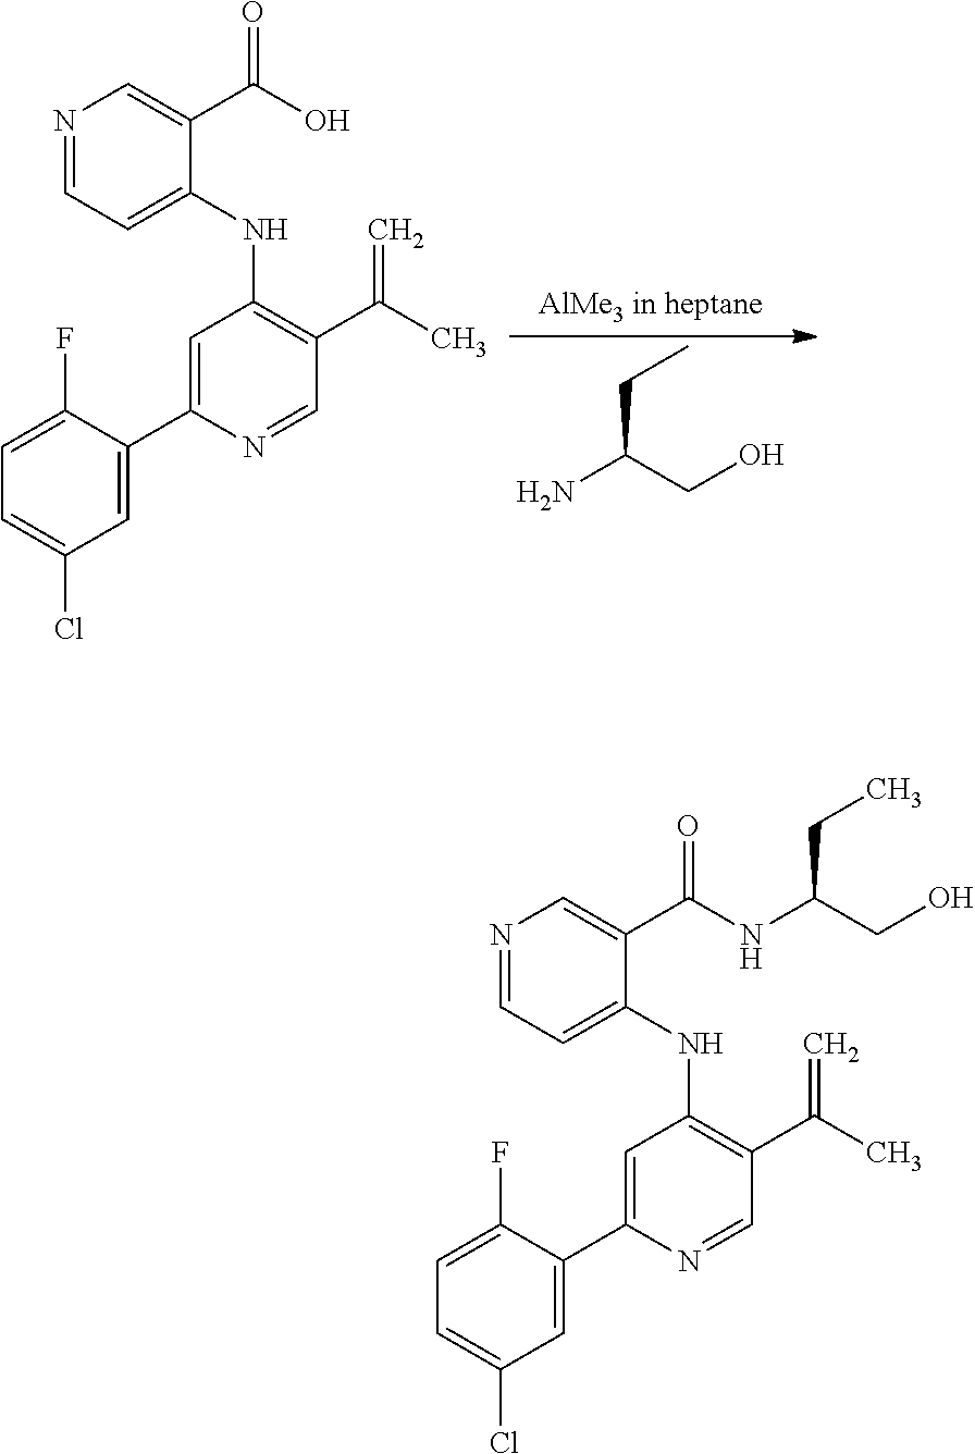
N1=CC=C(NC2=C(C(C)=C)C=NC(C3=CC(Cl)=CC=C3F)=C2)C(C(O)=O)=C1.C(CC)(N)CO.N1=CC=C(NC2=C(C(C)=C)C=NC(C3=CC(Cl)=CC=C3F)=C2)C(C(NC(CC)CO)=O)=C1
